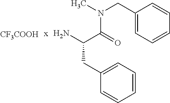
CN(CC1=CC=CC=C1)C(=O)C(N)CC1=CC=CC=C1.[CF3COOH]
